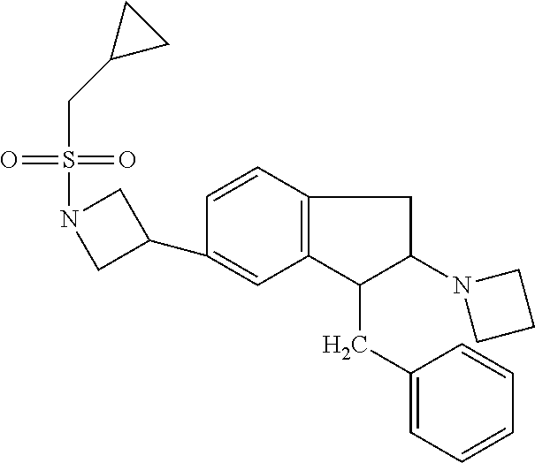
C1(C2CN(S(=O)(=O)CC3CC3)C2)=CC2=C(C=C1)CC(N1CCC1)C2CC1=CC=CC=C1
